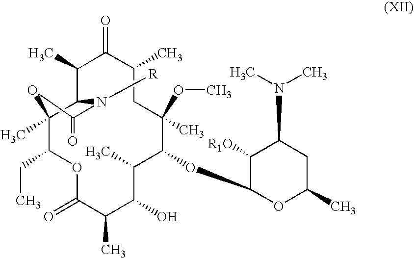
C12(C)C(C(C)C(=O)C(C)CC(OC)(C)C(OC3OC(C)CC(N(C)C)C3[R1O])C(C)C(O)C(C)C(=O)OC1CC)N([R])C(=O)O2
